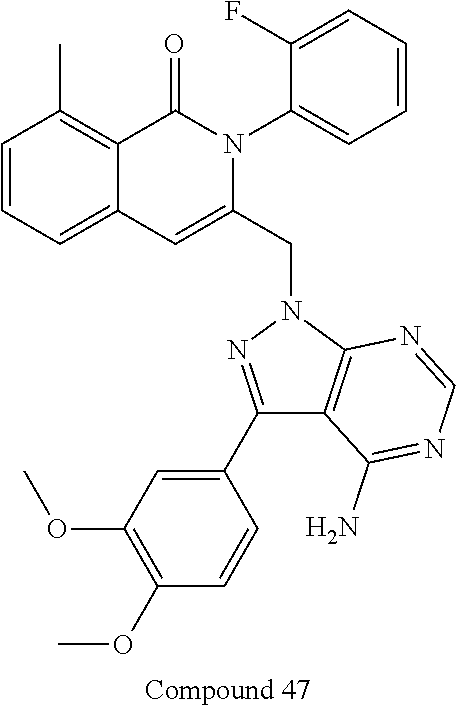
C1=CC=C2C(=C1C)C(=O)N(C1=CC=CC=C1F)C(CN1N=C(C3=CC(OC)=C(OC)C=C3)C3=C1N=CN=C3N)=C2
